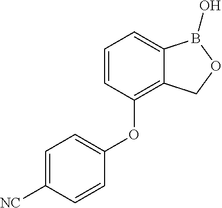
C1=CC(OC2=CC=C([NC])C=C2)=C2C(=C1)B(O)OC2
